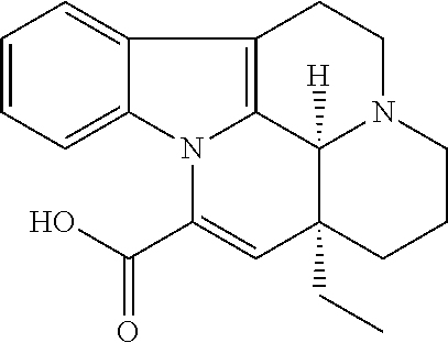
C1=CC=C2C(=C1)C1=C3N2C(C(O)=O)=CC2(CC)C3([H])N(CC1)CCC2
